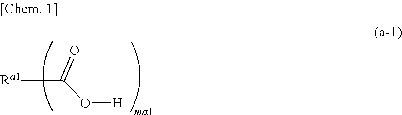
[Ra1]C(O[H])=O
